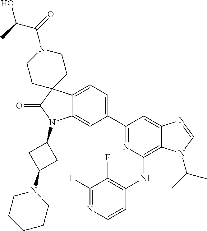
C12=CC=C(C3=NC(NC4=C(F)C(F)=NC=C4)=C4C(=C3)N=CN4C(C)C)C=C1N(C1CC(N3CCCCC3)C1)C(=O)C21CCN(C(=O)C(C)O)CC1
